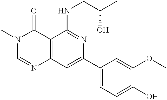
C12=C(C=C(C3=CC=C(O)C(OC)=C3)N=C1NCC(C)O)N=CN(C)C2=O
